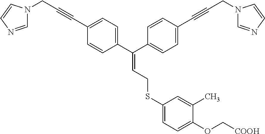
C(=C(C1=CC=C(C#CCN2C=NC=C2)C=C1)C1=CC=C(C#CCN2C=NC=C2)C=C1)CSC1=CC=C(OC[COOH])C(C)=C1
